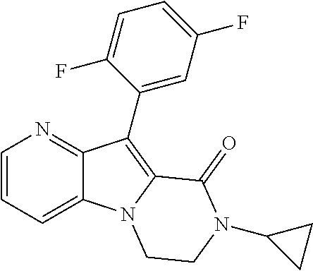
C12=CC=CN=C1C(C1=CC(F)=CC=C1F)=C1N2CCN(C2CC2)C1=O
